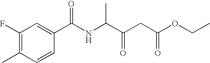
C1(F)=C(C)C=CC(C(NC(C(CC(OCC)=O)=O)C)=O)=C1
